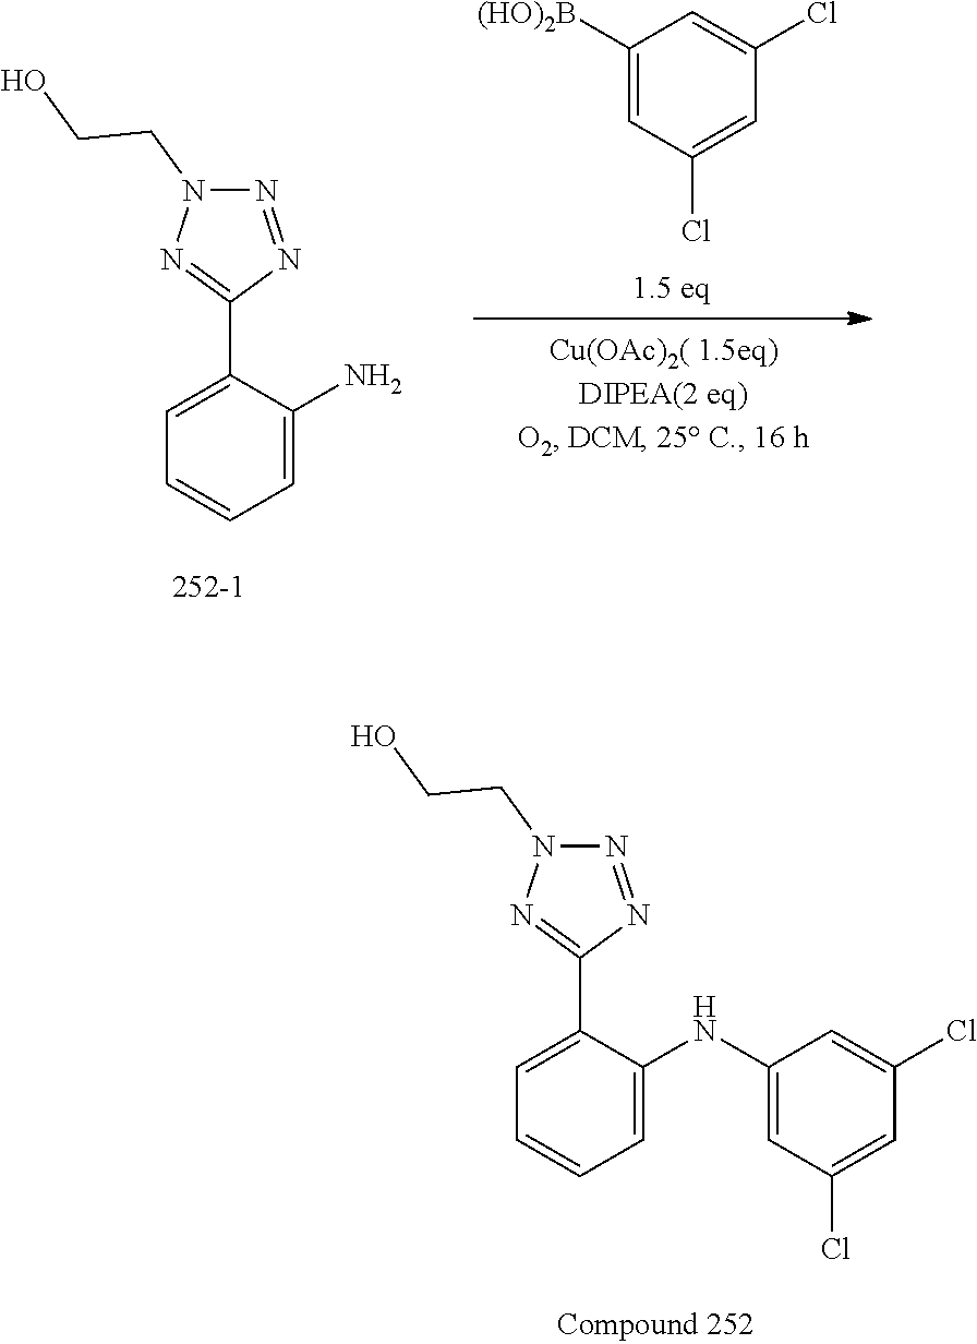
C1([(HO)2B])=CC(Cl)=CC(Cl)=C1.C1=CC=C(N)C(C2=NN(CCO)N=N2)=C1.C1=CC=C(NC2=CC(Cl)=CC(Cl)=C2)C(C2=NN(CCO)N=N2)=C1
